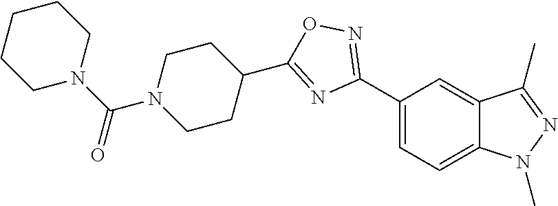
C1(C2=NOC(C3CCN(C(N4CCCCC4)=O)CC3)=N2)=CC=C2C(=C1)C(C)=NN2C
